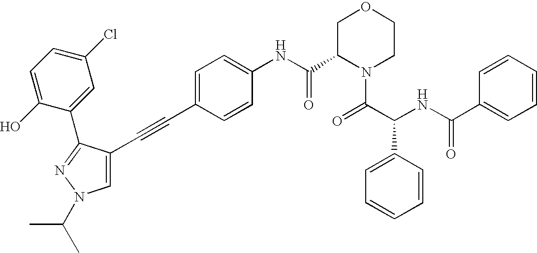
C1(C(=O)NC2=CC=C(C#CC3=CN(C(C)C)N=C3C3=CC(Cl)=CC=C3O)C=C2)N(C(=O)C(C2=CC=CC=C2)NC(=O)C2=CC=CC=C2)CCOC1
